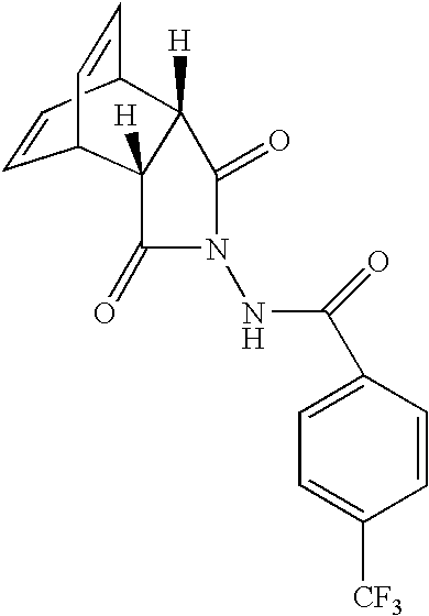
C1=CC2C3([H])C([H])(C1C=C2)C(=O)N(NC(=O)C1=CC=C([CF3])C=C1)C3=O
